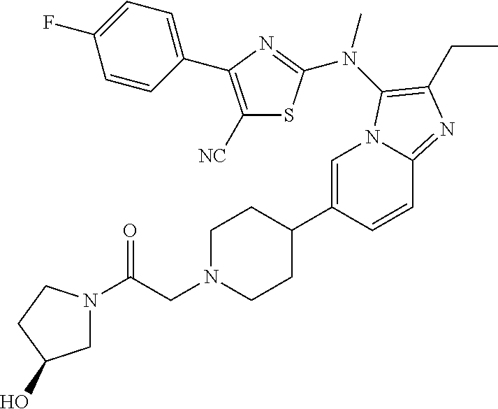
C1=C(C2CCN(CC(=O)N3CC(O)CC3)CC2)C=CC2=NC(CC)=C(N(C)C3=NC(C4=CC=C(F)C=C4)=C([NC])S3)N12
